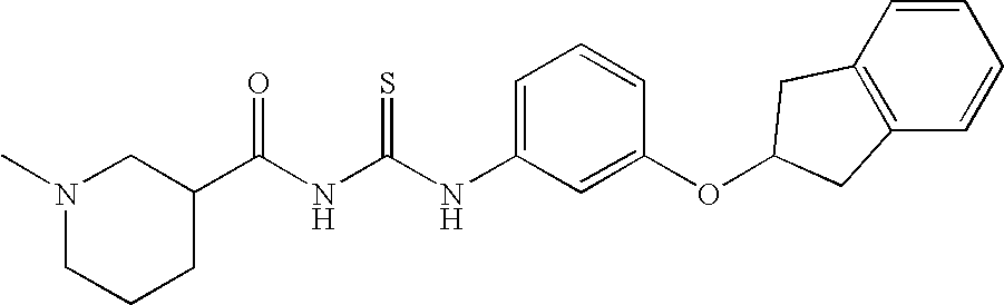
N(C(NC(C1CN(C)CCC1)=O)=S)C1=CC=CC(OC2CC3=C(C=CC=C3)C2)=C1
